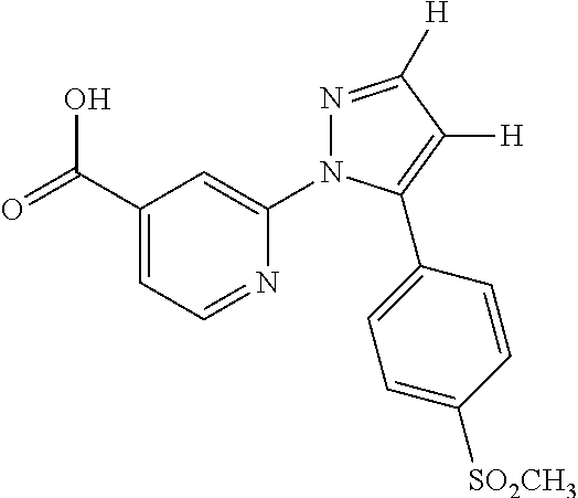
OC(C1=CC=NC(N2N=C([H])C([H])=C2C2=CC=C([SO2CH3])C=C2)=C1)=O
